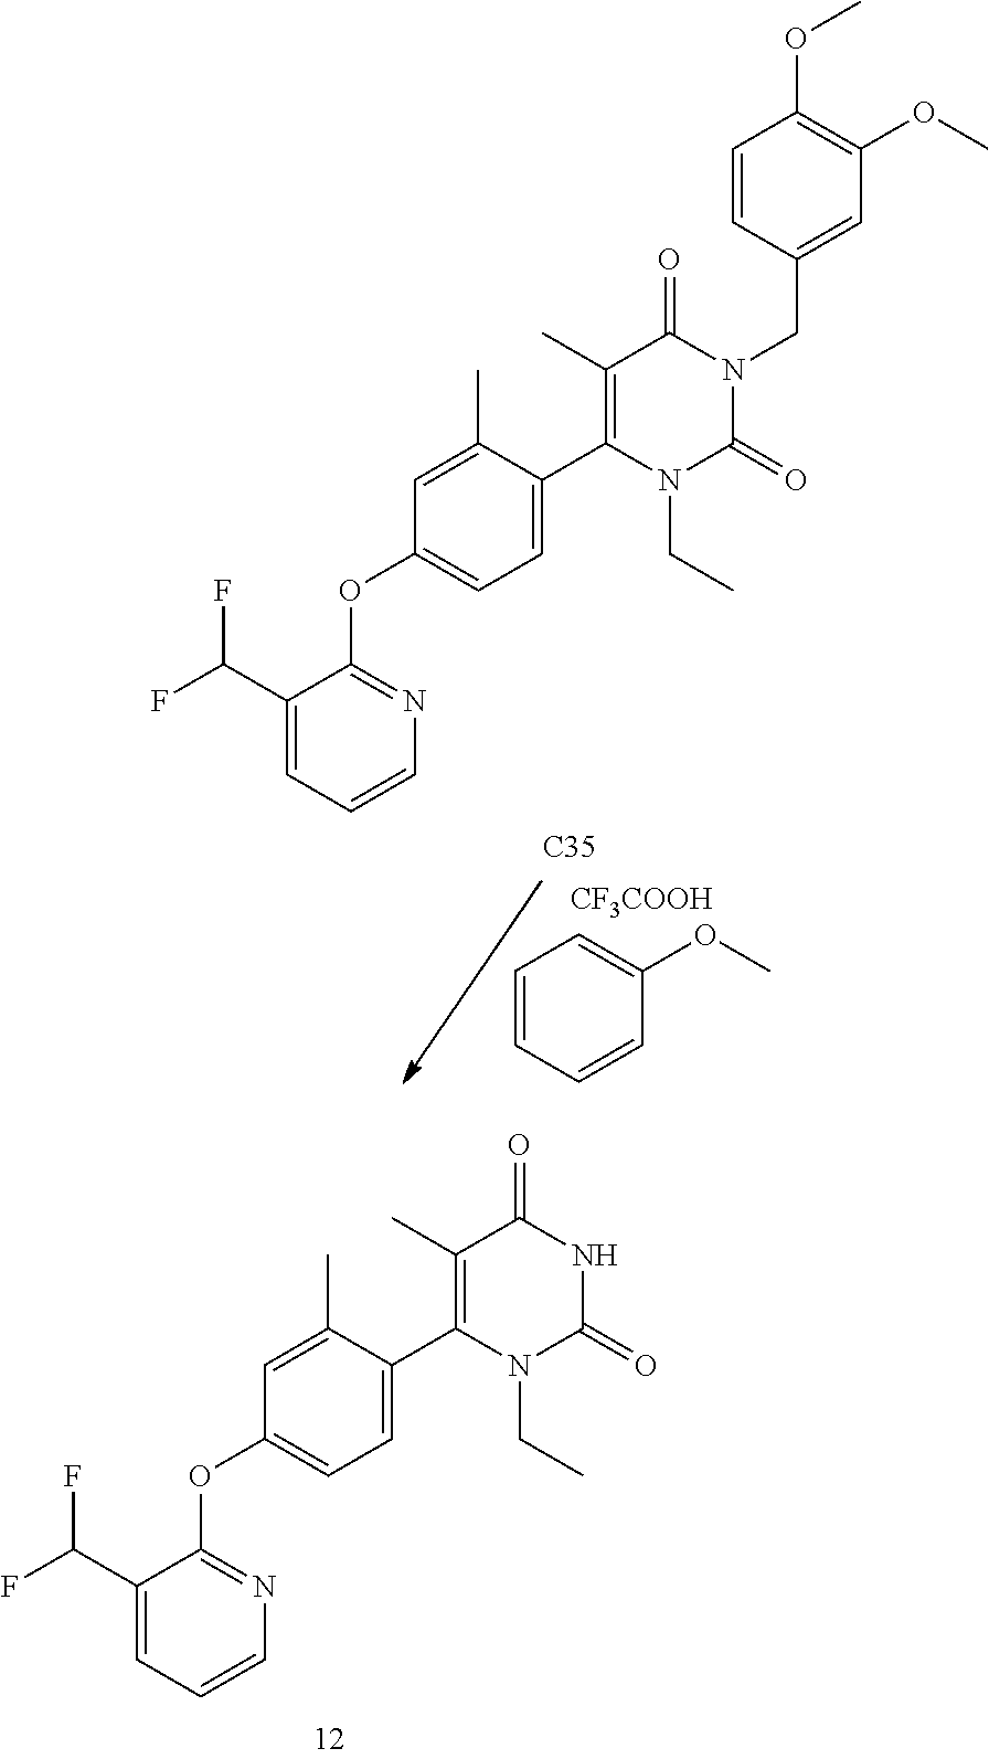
[CF3COOH].C1=CC=CC(OC)=C1.[C35].C1(C)=C(C2=CC=C(OC3=NC=CC=C3C(F)F)C=C2C)N(CC)C(=O)N(CC2=CC(OC)=C(OC)C=C2)C1=O.C1(C)=C(C2=CC=C(OC3=NC=CC=C3C(F)F)C=C2C)N(CC)C(=O)NC1=O
